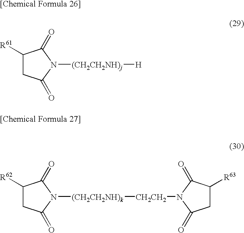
C1([R61])CC(=O)N([(CH2CH2NH)j][H])C1=O.C1([R62])CC(=O)N([(CH2CH2NH)k][CH2CH2]N2C(=O)CC([R63])C2=O)C1=O
